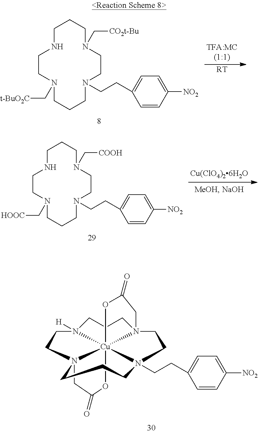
[RT].C1NCCN(C[t-BuO2C])CCCN(CCC2=CC=C([NO2])C=C2)CCN(C[CO2t-Bu])CC1.C1NCCN(C[HOOC])CCCN(CCC2=CC=C([NO2])C=C2)CCN(C[COOH])CC1.C1N23CCN4([H])CCCN56CCN(CCC7=CC=C([NO2])C=C7)([Cu]452(OC1=O)OC(=O)C6)CCC3
